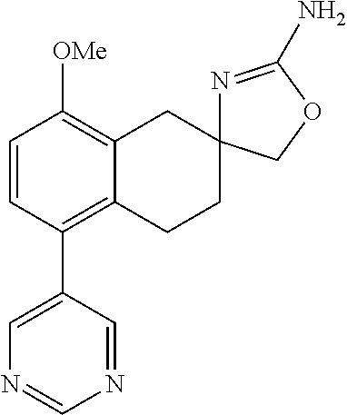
C12=C(C3=CN=CN=C3)C=CC([OMe])=C1CC1(CC2)N=C(N)OC1
